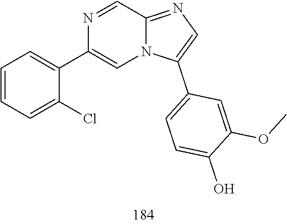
C1=C(C2=CN3C(=NC=C3C3=CC=C(O)C(OC)=C3)C=N2)C(Cl)=CC=C1
